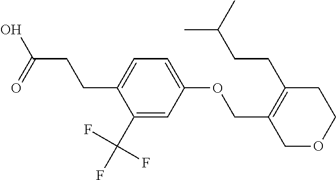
C(CCC1=CC=C(OCC2=C(CCC(C)C)CCOC2)C=C1C(F)(F)F)(=O)O
